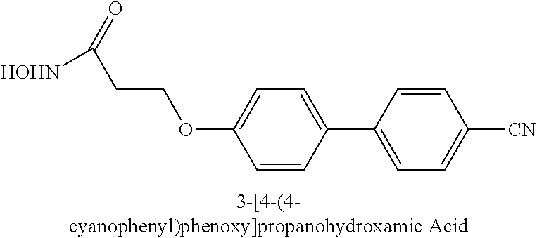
C1=CC(C2=CC=C([CN])C=C2)=CC=C1OCCC(=O)[HOHN]
